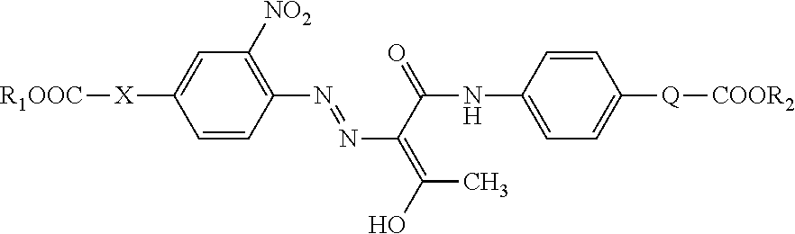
C1=C([X][R1OOC])C=CC(N=NC(C(=O)NC2=CC=C([Q][COOR2])C=C2)=C(C)O)=C1[NO2]
